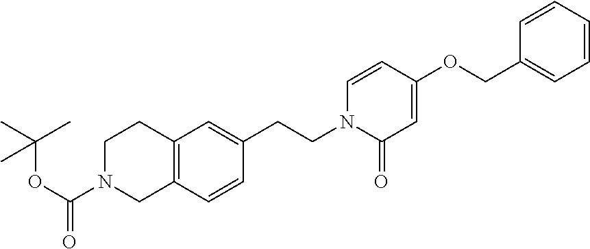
C12=C(C=C(CCN3C(=O)C=C(OCC4=CC=CC=C4)C=C3)C=C1)CCN(C(OC(C)(C)C)=O)C2
